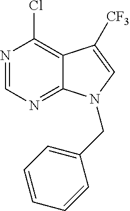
N1=CN=C2C(=C1Cl)C([CF3])=CN2CC1=CC=CC=C1
